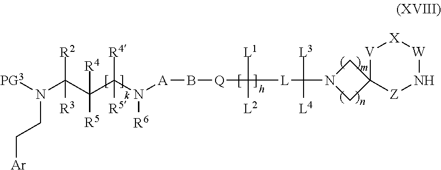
[m].[R2]C(C(C(N([A]B[Q]C([L1])([L]C([L3])([L4])N1CC2(C1)[Z]N[W][X][V]2)[L2])[R6])([R4])[R5])([R4])[R5])(N([PG3])CC[Ar])[R3]
